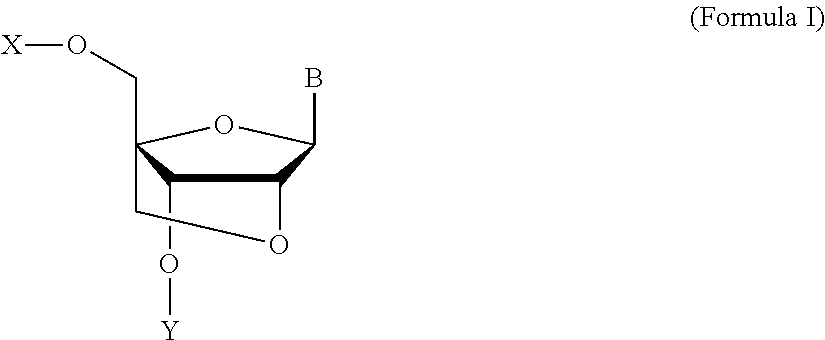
C12C(O[Y])C(CO[X])(OC1B)CO2
